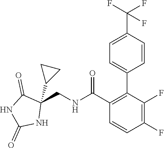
C1(CNC(C2=C(C3=CC=C(C(F)(F)F)C=C3)C(F)=C(F)C=C2)=O)(C2CC2)C(=O)NC(=O)N1
